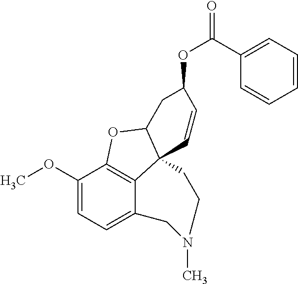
C1(OC)=CC=C2C3=C1OC1C3(C=CC(OC(=O)C3=CC=CC=C3)C1)CCN(C)C2
